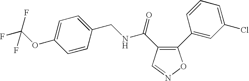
C1(C2=CC(Cl)=CC=C2)=C(C(=O)NCC2=CC=C(OC(F)(F)F)C=C2)C=NO1
